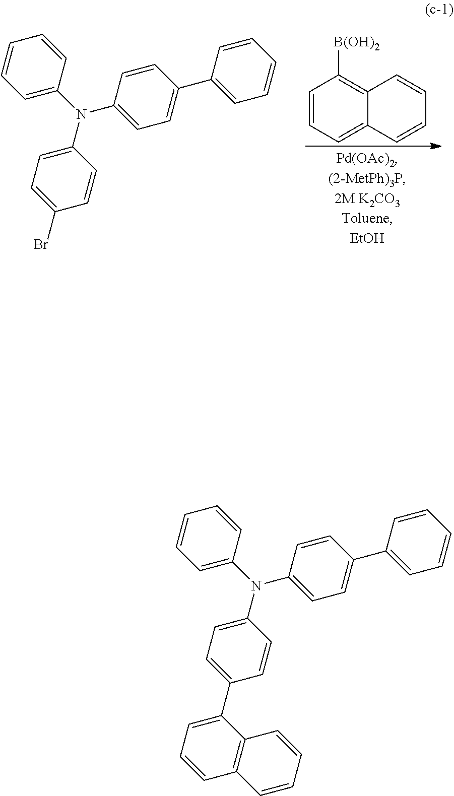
C1=CC(N(C2=CC=CC=C2)C2=CC=C(Br)C=C2)=CC=C1C1=CC=CC=C1.C1=CC=C2C(=C1[B(OH)2])C=CC=C2.C1=CC(N(C2=CC=CC=C2)C2=CC=C(C3=CC=CC4=C3C=CC=C4)C=C2)=CC=C1C1=CC=CC=C1
